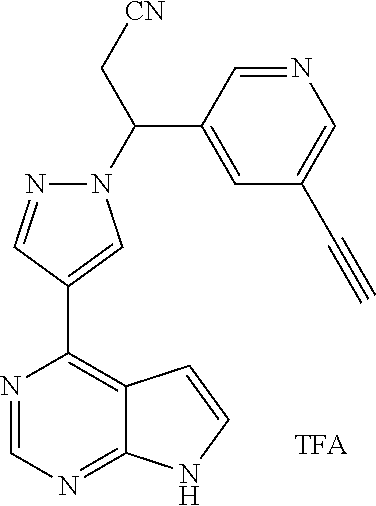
N1=CN=C2C(=C1C1=CN(C(C3=CC(C#C)=CN=C3)C[CN])N=C1)C=CN2
